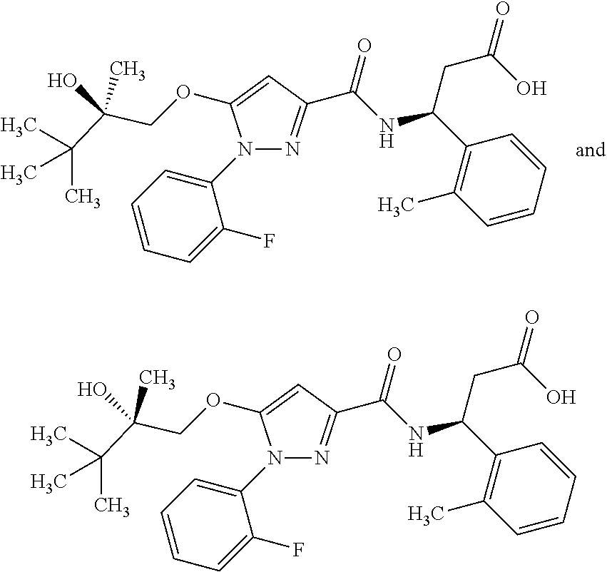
N1(C2=CC=CC=C2F)N=C(C(NC(CC(O)=O)C2=C(C)C=CC=C2)=O)C=C1OCC(C(C)(C)C)(O)C.N1(C2=CC=CC=C2F)N=C(C(NC(CC(O)=O)C2=C(C)C=CC=C2)=O)C=C1OCC(C(C)(C)C)(O)C
